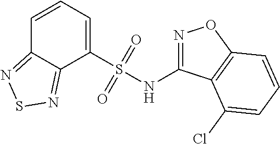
C1=CC=C(S(NC2=NOC3=C2C(Cl)=CC=C3)(=O)=O)C2=NSN=C12
